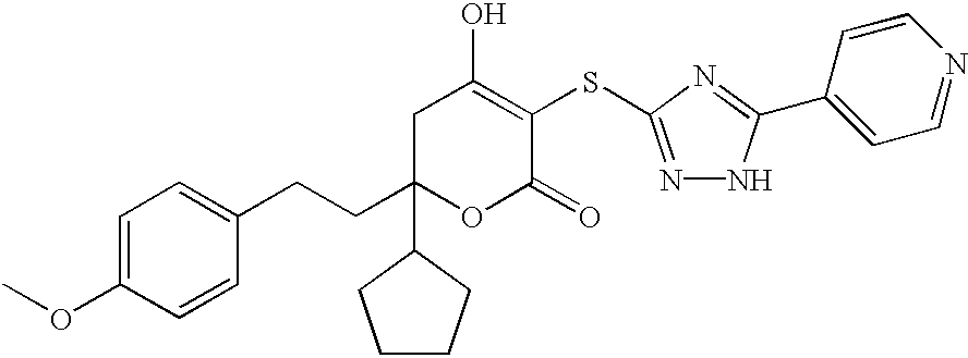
C1(OC)=CC=C(CCC2(C3CCCC3)OC(=O)C(SC3=NNC(C4=CC=NC=C4)=N3)=C(O)C2)C=C1
